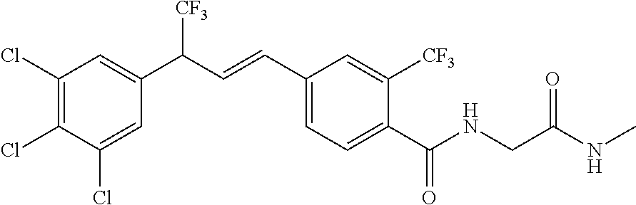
C1(Cl)=C(Cl)C(Cl)=CC(C(C=CC2=CC=C(C(NCC(NC)=O)=O)C([CF3])=C2)[CF3])=C1
